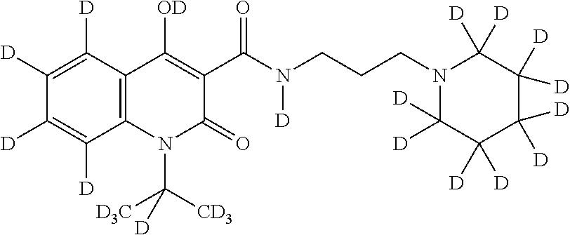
C12=C(N(C([CD3])([D3C])[D])C(=O)C(C(N(CCCN3C([D])([D])C([D])([D])C([D])([D])C([D])([D])C3([D])[D])[D])=O)=C1[OD])C([D])=C([D])C([D])=C2[D]
